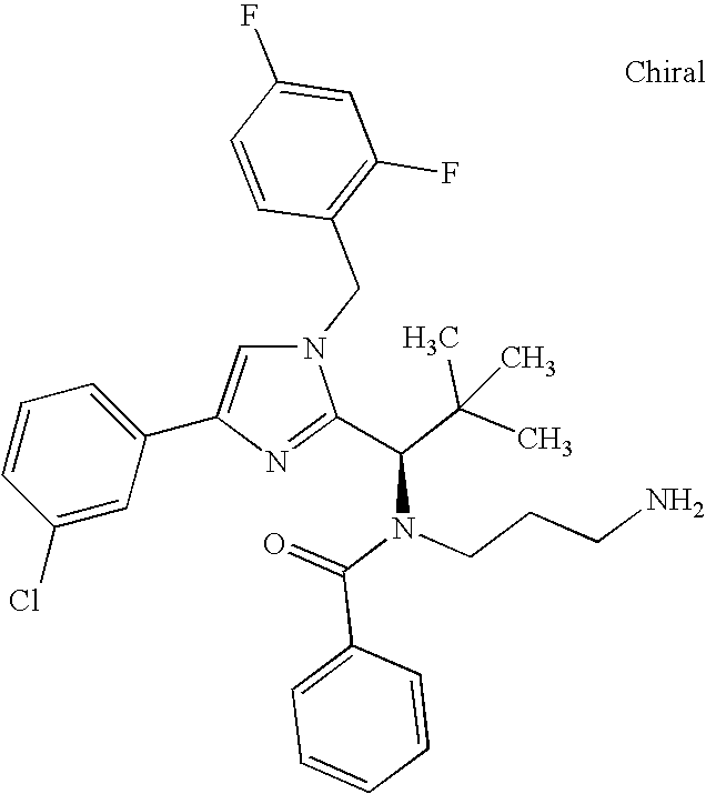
N1(CC2=C(F)C=C(F)C=C2)C=C(C2=CC=CC(Cl)=C2)N=C1C(C(C)(C)C)N(C(=O)C1=CC=CC=C1)CCCN
